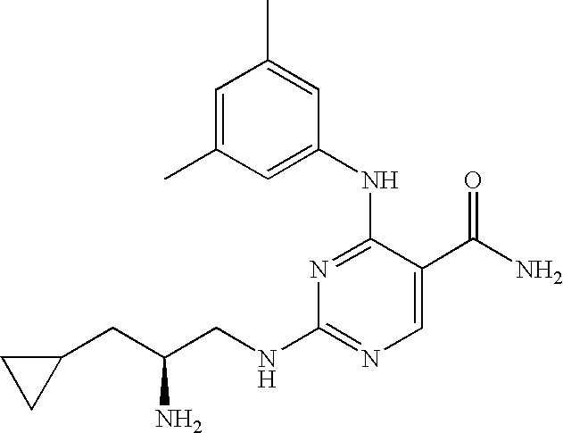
N1=C(NC2=CC(C)=CC(C)=C2)C(C(N)=O)=CN=C1NCC(CC1CC1)N
